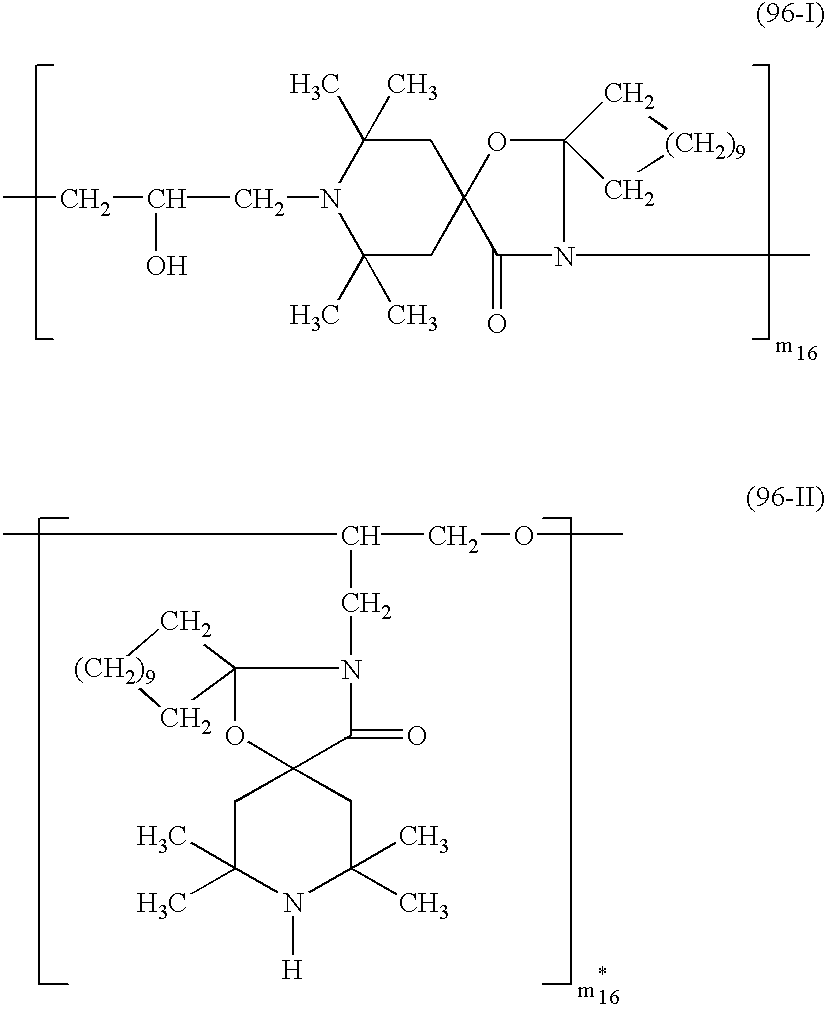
CCC(O)CN1C(C)(C)CC2(CC1(C)C)C(=O)N(C)C1(O2)C[(CH2)9]C1.C12(C[(CH2)9]C1)OC1(C(=O)N2CC(C)COC)CC(C)(C)N([H])C(C)(C)C1
